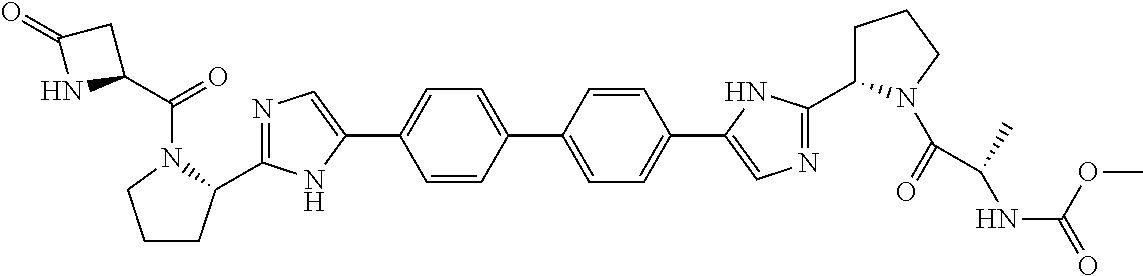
C1=CC(C2=CC=C(C3=CN=C(C4CCCN4C(C(NC(OC)=O)C)=O)N3)C=C2)=CC=C1C1=CN=C(C2CCCN2C(C2CC(=O)N2)=O)N1
